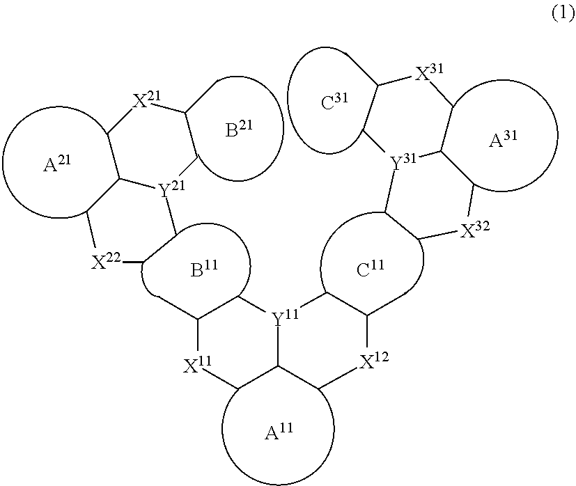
C1(C)[X11]CC2[Y11](C1)CC(C)[X12]C2.[A21].[B21].[C31].C1(C)[X21]CC2[Y21](C1)CC[X22]C2.C1(C)[X31]CC2[Y31](C1)CC[X32]C2.[B11].[A11].[C11].[A31]
